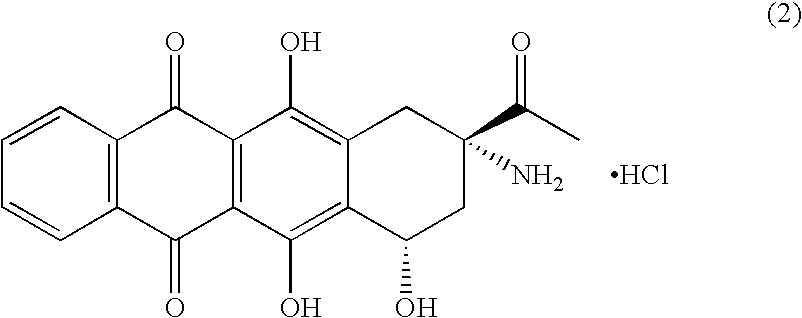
C1=CC2=C(C=C1)C(=O)C1=C(C2=O)C(O)=C2C(=C1O)C(O)CC(C(C)=O)(N)C2.Cl
